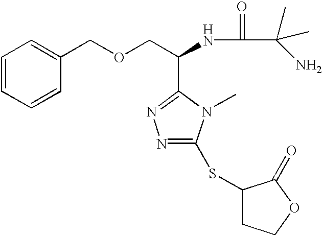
C1=CC=CC(COCC(NC(C(C)(N)C)=O)C2=NN=C(SC3CCOC3=O)N2C)=C1
